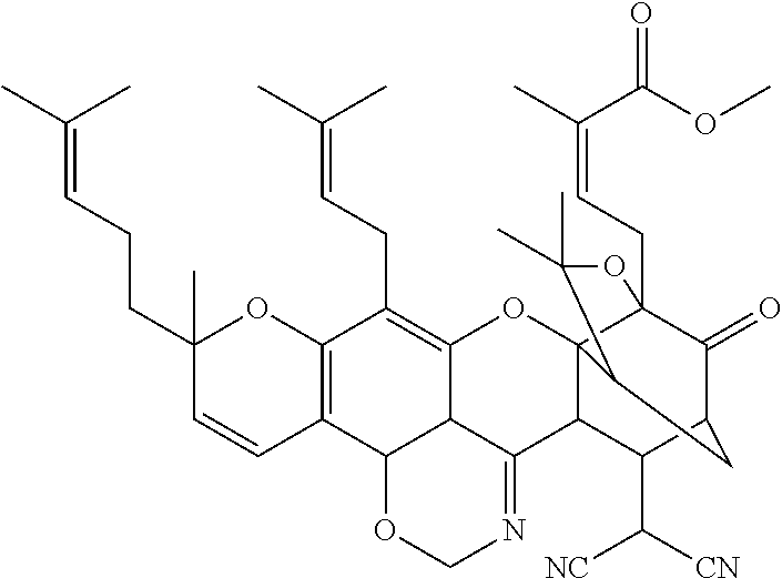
C12=C(C=CC(CCC=C(C)C)(C)O1)C1C3C(=C2CC=C(C)C)OC24C5(CC=C(C)C(OC)=O)C(=O)C(C(C([NC])[CN])C2C3=NCO1)CC4C(C)(C)O5
